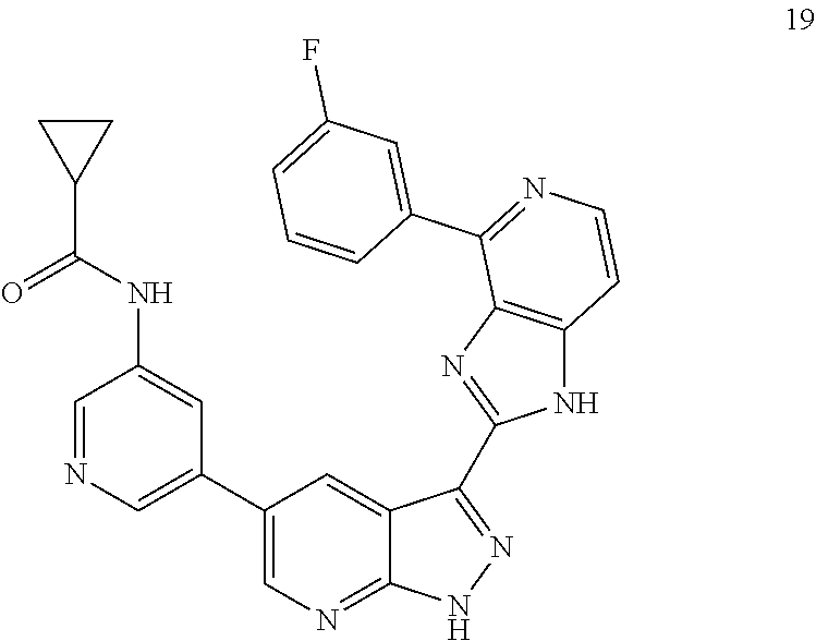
N(C1=CC(C2=CN=C3C(=C2)C(C2=NC4=C(N2)C=CN=C4C2=CC(F)=CC=C2)=NN3)=CN=C1)C(=O)C1CC1
